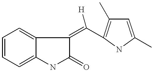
C1=CC=C2C(=C1)C(=C([H])C1=C(C)C=C(C)N1)C(=O)N2
